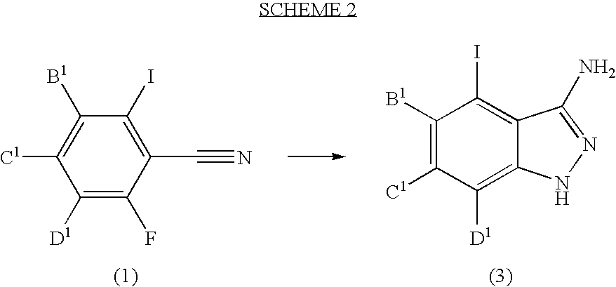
C1([D1])=C(F)C(C#N)=C(I)C([B1])=C1[C1].C1([D1])=C2C(=C(I)C([B1])=C1[C1])C(N)=NN2
